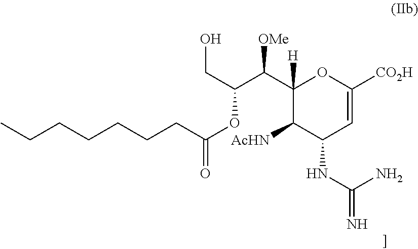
OCC(C([OMe])C1([H])C([AcHN])C(NC(N)=N)C=C([CO2H])O1)OC(CCCCCCC)=O
